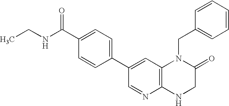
C1=C(C2=CC3=C(N=C2)NCC(=O)N3CC2=CC=CC=C2)C=CC(C(NCC)=O)=C1
